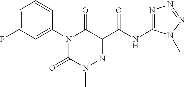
N1(C2=CC(F)=CC=C2)C(=O)N(C)N=C(C(NC2=NN=NN2C)=O)C1=O
